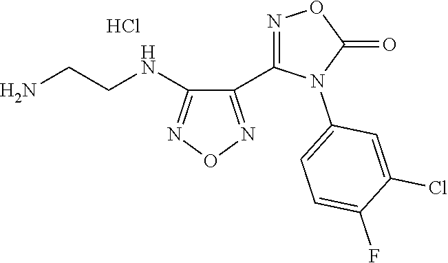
C1(C2=NOC(=O)N2C2=CC=C(F)C(Cl)=C2)=NON=C1NCCN.Cl
